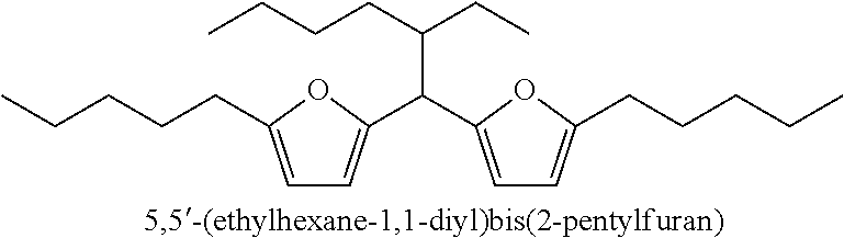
C1=C(CCCCC)OC(C(C2=CC=C(CCCCC)O2)C(CC)CCCC)=C1
